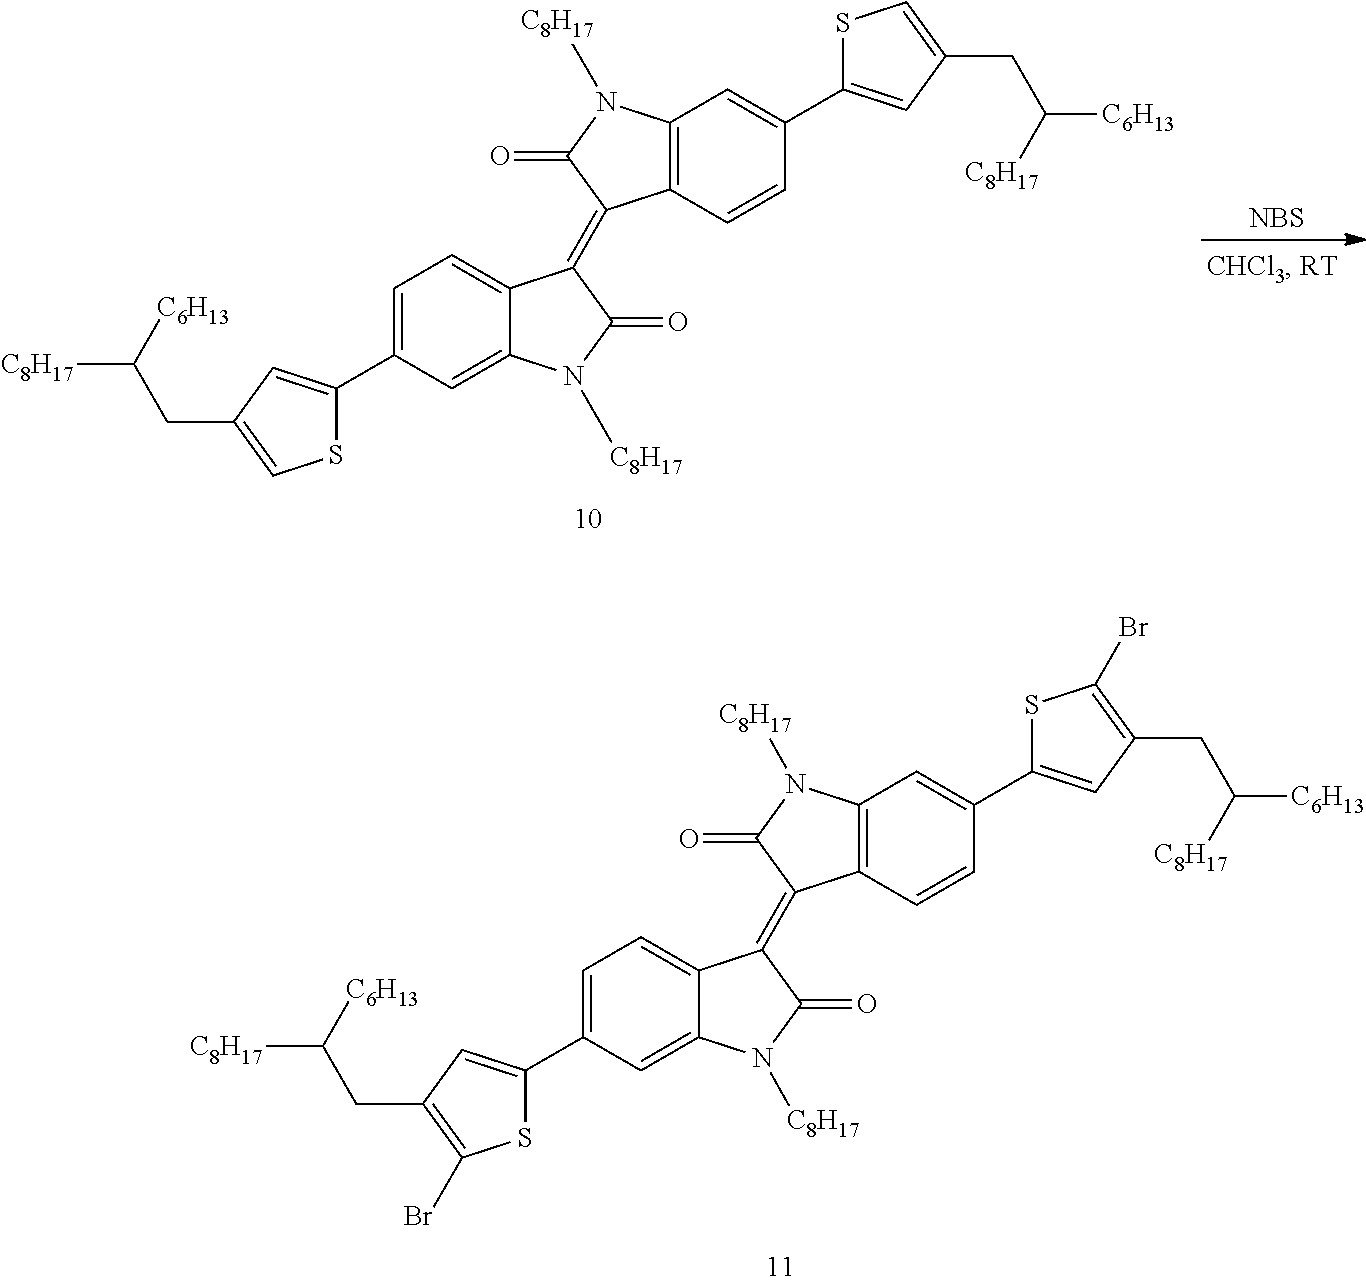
C1=C(C2=CC(CC([C6H13])[C8H17])=C(Br)S2)C=C2C(=C1)C(=C1C3=C(C=C(C4=CC(CC([C8H17])[C6H13])=C(Br)S4)C=C3)N([C8H17])C1=O)C(=O)N2[C8H17].C1=C(C2=CC(CC([C6H13])[C8H17])=CS2)C=C2C(=C1)C(=C1C3=C(C=C(C4=CC(CC([C8H17])[C6H13])=CS4)C=C3)N([C8H17])C1=O)C(=O)N2[C8H17].[NBS]
